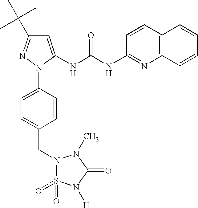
C1=C(NC(NC2=NC3=C(C=C2)C=CC=C3)=O)N(C2=CC=C(CN3S(=O)(=O)N([H])C(=O)N3C)C=C2)N=C1C(C)(C)C
